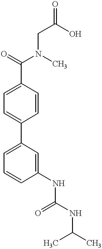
C1(C(=O)N(CC(O)=O)C)=CC=C(C2=CC=CC(NC(NC(C)C)=O)=C2)C=C1
